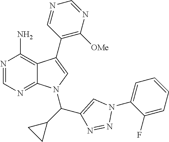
N1=CN=C2C(=C1N)C(C1=C([OMe])N=CN=C1)=CN2C(C1CC1)C1=CN(C2=CC=CC=C2F)N=N1
